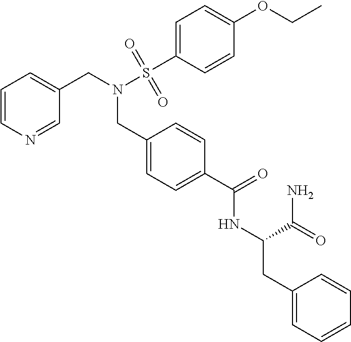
C1=CN=CC(CN(S(C2=CC=C(OCC)C=C2)(=O)=O)CC2=CC=C(C(=O)NC(CC3=CC=CC=C3)C(=O)N)C=C2)=C1
